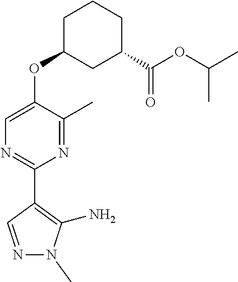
CN1N=CC(C2=NC=C(OC3CC(C(OC(C)C)=O)CCC3)C(C)=N2)=C1N
